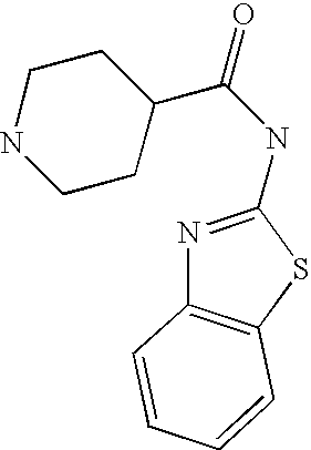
C1(C(NC2=NC3=C(S2)C=CC=C3)=O)CCNCC1
